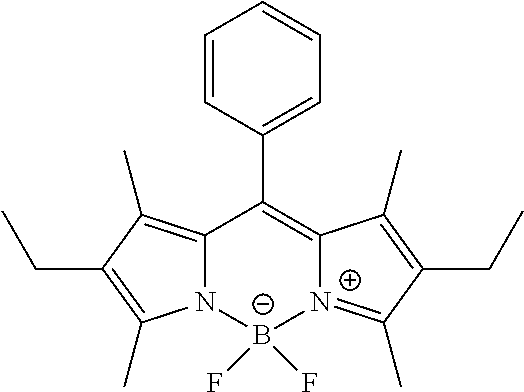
C1=CC(C2=C3[N+](=C(C)C(CC)=C3C)B(F)(F)N3C2=C(C)C(CC)=C3C)=CC=C1
